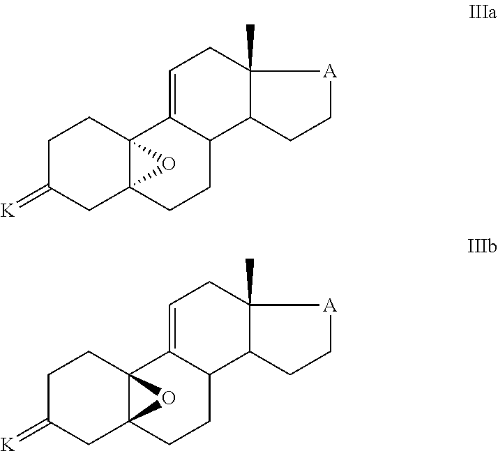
C123C(C4=CCC5(C)C(C4CC1)CC[A]5)(CCC(=[K])C2)O3.C123C(C4=CCC5(C)C(C4CC1)CC[A]5)(CCC(=[K])C2)O3
